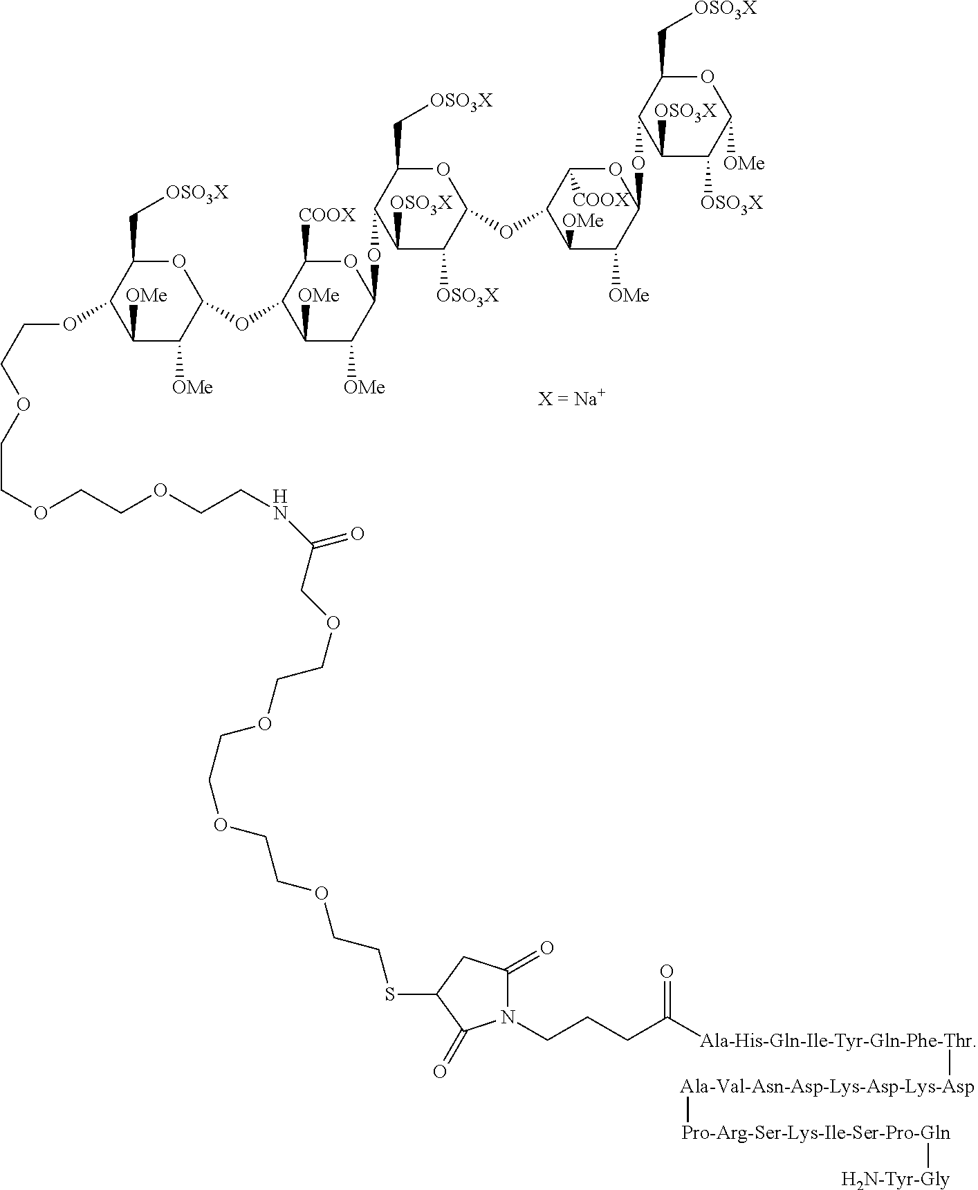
C1(C[OSO3X])OC(OC2C([COOX])OC(OC3C(C[OSO3X])OC(OC4C([COOX])OC(OC5C(C[OSO3X])OC([OMe])C([OSO3X])C5[OSO3X])C([OMe])C4[OMe])C([OSO3X])C3[OSO3X])C([OMe])C2[OMe])C([OMe])C([OMe])C1OCCOCCOCCOCCNC(=O)COCCOCCOCCOCCSC1C(=O)N(CCCC([Ala-His-Gln-Ile-Tyr-Gln-Phe-Thr][Ala-Val-Asn-Asp-Lys-Asp-Lys-Asp][Pro-Arg-Ser-Lys-Ile-Ser-Pro-Gln][H2N-Tyr-Gly])=O)C(=O)C1
